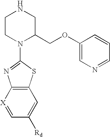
C1CN(C2=NC3=C(S2)C=C([Rd])C=[X]3)C(COC2=CN=CC=C2)CN1
